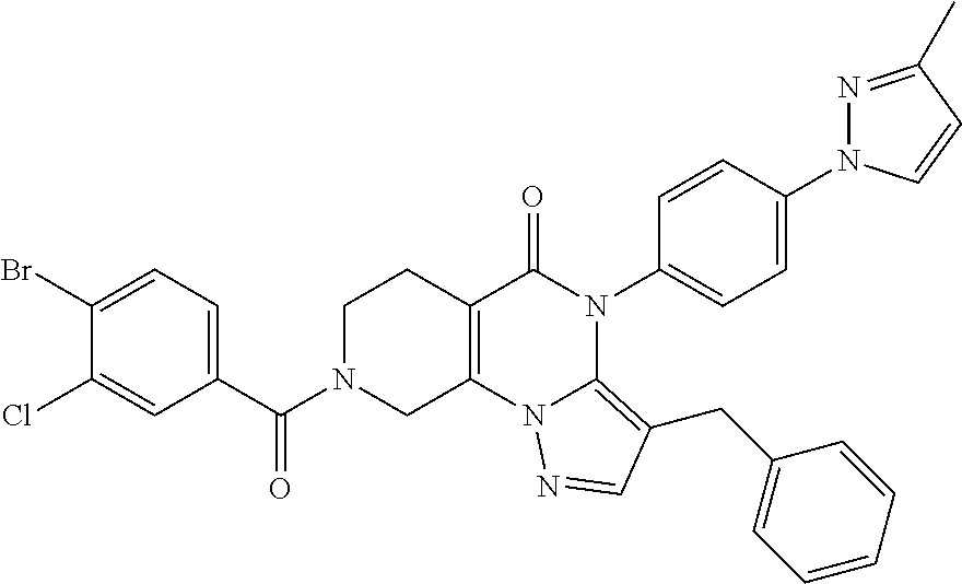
C1(Br)=CC=C(C(N2CC3=C(CC2)C(=O)N(C2=CC=C(N4N=C(C)C=C4)C=C2)C2=C(CC4=CC=CC=C4)C=NN32)=O)C=C1Cl
